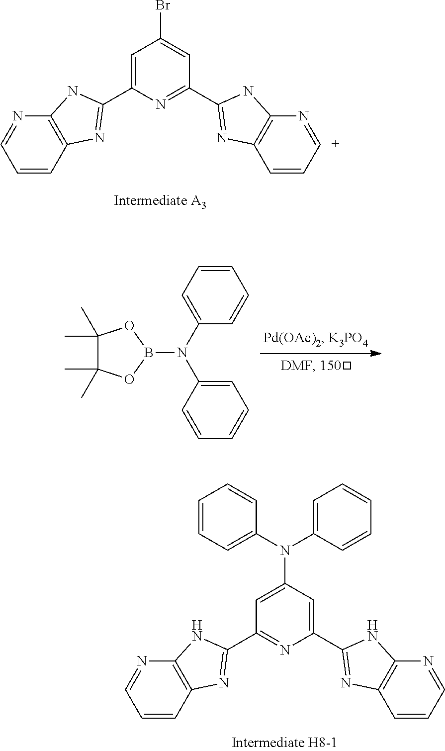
C12=C(C=CC=N1)N=C(C1=CC(Br)=CC(C3=NC4=C(N3)N=[C+]C=C4)=N1)N2.C1=CC=CC=C1N(C1=CC=CC=C1)C1=CC(C2=NC3=C(N=CC=C3)N2)=NC(C2=NC3=C(N=CC=C3)N2)=C1.C1=CC=C(N(C2=CC=CC=C2)B2OC(C)(C)C(C)(C)O2)C=C1.C1CCC1
